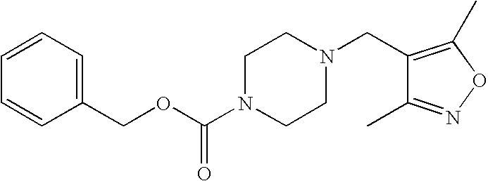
C(OC(N1CCN(CC2=C(C)ON=C2C)CC1)=O)C1=CC=CC=C1
